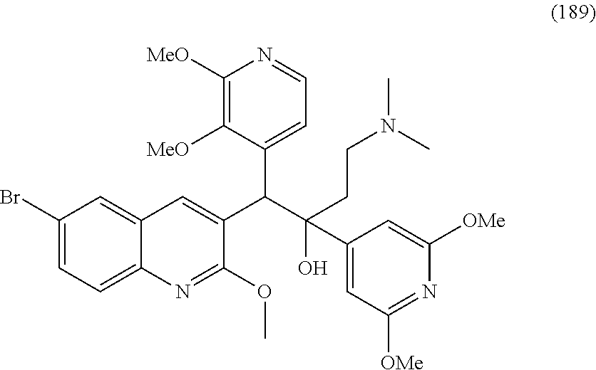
C1(Br)=CC=C2C(=C1)C=C(C(C(O)(C1=CC([OMe])=NC([OMe])=C1)CCN(C)C)C1=CC=NC([MeO])=C1[MeO])C(OC)=N2
